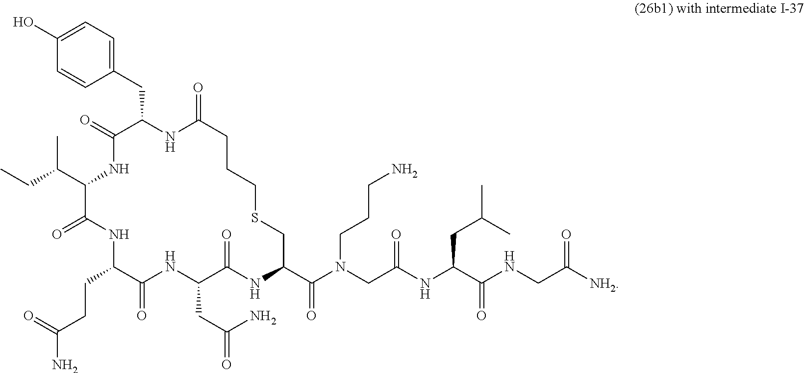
C1(CC2NC(=O)CCCSCC(C(N(CC(NC(CC(C)C)C(NCC([NH2])=O)=O)=O)CCCN)=O)NC(=O)C(CC(=O)N)NC(=O)C(CCC(=O)N)NC(=O)C(C(C)CC)NC2=O)=CC=C(O)C=C1
